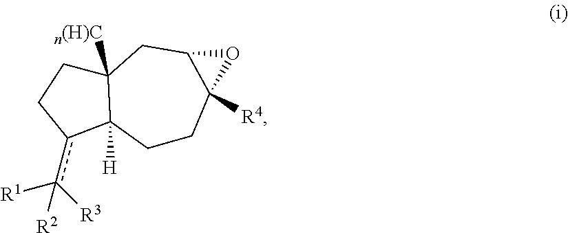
c([R1])(c1C2([H])C([n(H)C])(CC1)CC1C([R4])(CC2)O1)([R3])[R2]
